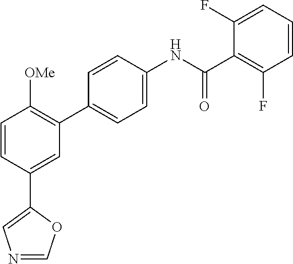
C1=CC(C2=CN=CO2)=CC(C2=CC=C(NC(C3=C(F)C=CC=C3F)=O)C=C2)=C1[OMe]
